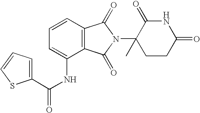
C1=CC=C(NC(=O)C2=CC=CS2)C2=C1C(=O)N(C1(C)CCC(=O)NC1=O)C2=O
